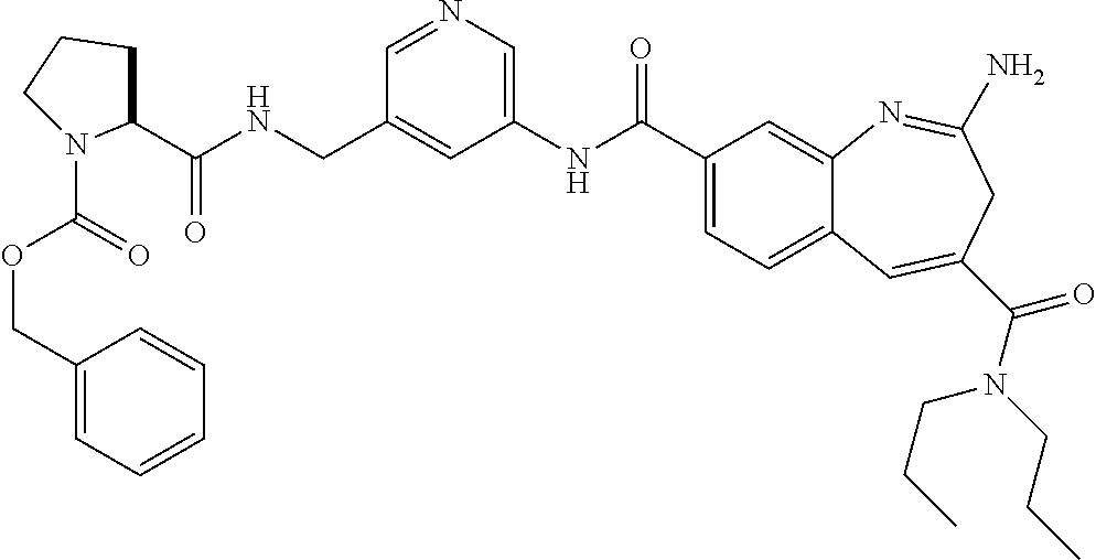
N1=CC(CNC(C2CCCN2C(=O)OCC2=CC=CC=C2)=O)=CC(NC(C2=CC=C3C(=C2)N=C(N)CC(C(N(CCC)CCC)=O)=C3)=O)=C1
